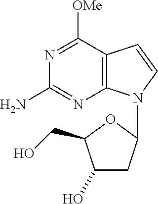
N1=C([OMe])C2=C(N=C1N)N(C1CC(O)C(CO)O1)C=C2
